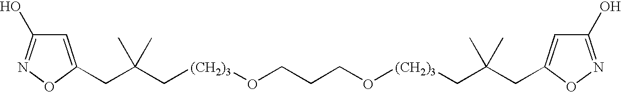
C(C(C[(CH2)3]OCCCO[(CH2)3]CC(CC1=CC(O)=NO1)(C)C)(C)C)C1=CC(O)=NO1
